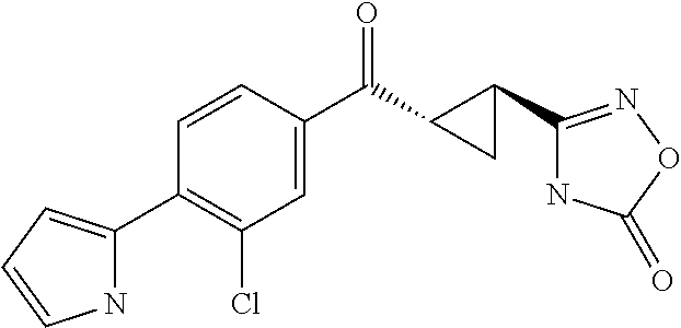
C1=CC(C(C2C(C3=NOC(=O)N3)C2)=O)=CC(Cl)=C1C1=CC=CN1
